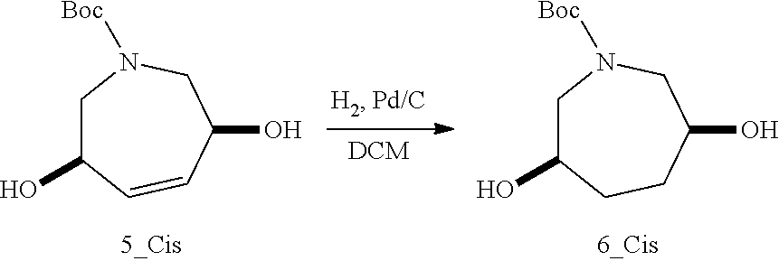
C1C(O)CCC(O)CN1[Boc].C1C(O)C=CC(O)CN1[Boc]
